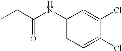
C1(NC(CC)=O)=CC=C(Cl)C(Cl)=C1
